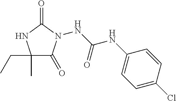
C1(C)(CC)C(=O)N(NC(NC2=CC=C(Cl)C=C2)=O)C(=O)N1
